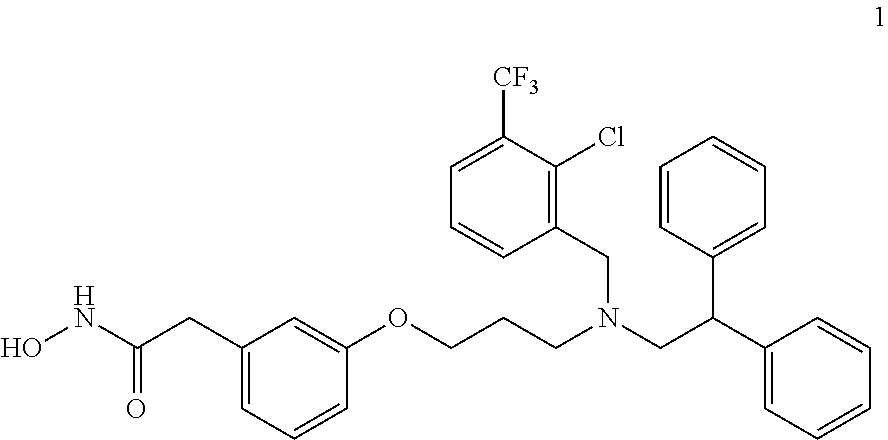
C(CCN(CC(C1=CC=CC=C1)C1=CC=CC=C1)CC1=C(Cl)C([CF3])=CC=C1)OC1=CC(CC(NO)=O)=CC=C1
